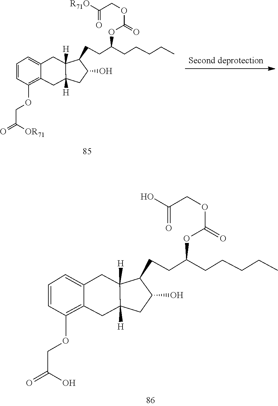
C1=CC(OCC(=O)[OR71])=C2C(=C1)CC1([H])C(CCC(OC(OCC(=O)[R71O])=O)CCCCC)C(O)CC1([H])C2.C1=CC(OCC(=O)O)=C2C(=C1)CC1([H])C(CCC(OC(OCC(=O)O)=O)CCCCC)C(O)CC1([H])C2
